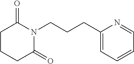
C(CC1=CC=CC=N1)CN1C(=O)CCCC1=O
